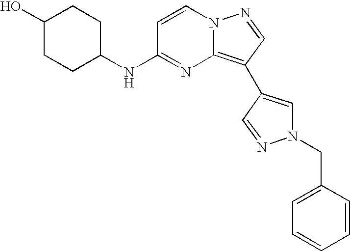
C1(O)CCC(NC2=NC3=C(C4=CN(CC5=CC=CC=C5)N=C4)C=NN3C=C2)CC1
